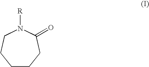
C1CCC(=O)N([R])CC1
